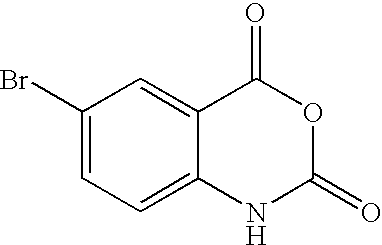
C1(Br)=CC=C2C(=C1)C(=O)OC(=O)N2
